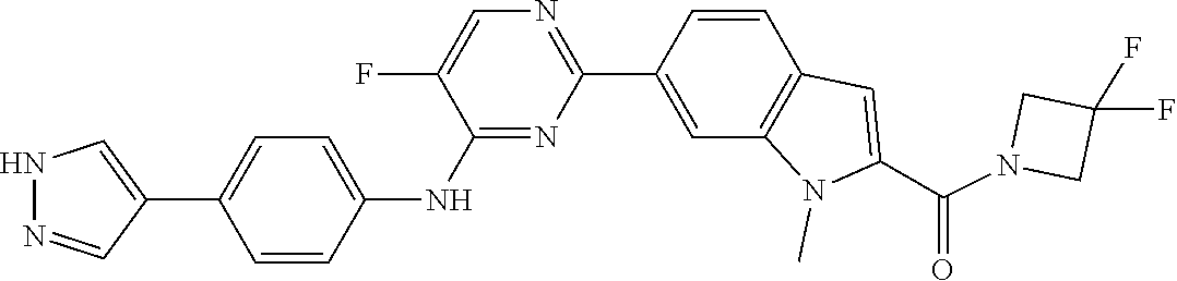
C1(F)(F)CN(C(C2=CC3=C(C=C(C4=NC=C(F)C(NC5=CC=C(C6=CNN=C6)C=C5)=N4)C=C3)N2C)=O)C1
